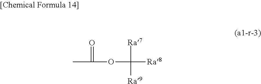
CC(=O)OC([Ra8])([Ra7])[Ra9]
